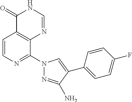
C1=CN=C(N2N=C(N)C(C3=CC=C(F)C=C3)=C2)C2=C1C(=O)NC=N2
